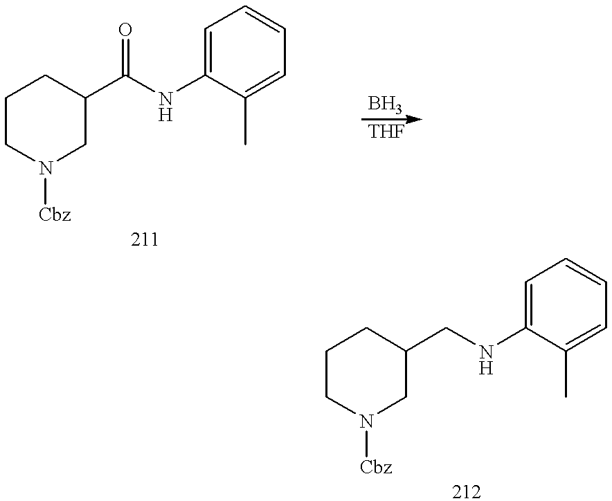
C1CN([Cbz])CC(C(=O)NC2=CC=CC=C2C)C1.C1CN([Cbz])CC(CNC2=CC=CC=C2C)C1
